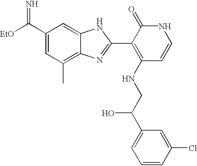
C1(C([EtO])=N)=CC(C)=C2C(=C1)NC(C1=C(NCC(C3=CC=CC(Cl)=C3)O)C=CNC1=O)=N2
